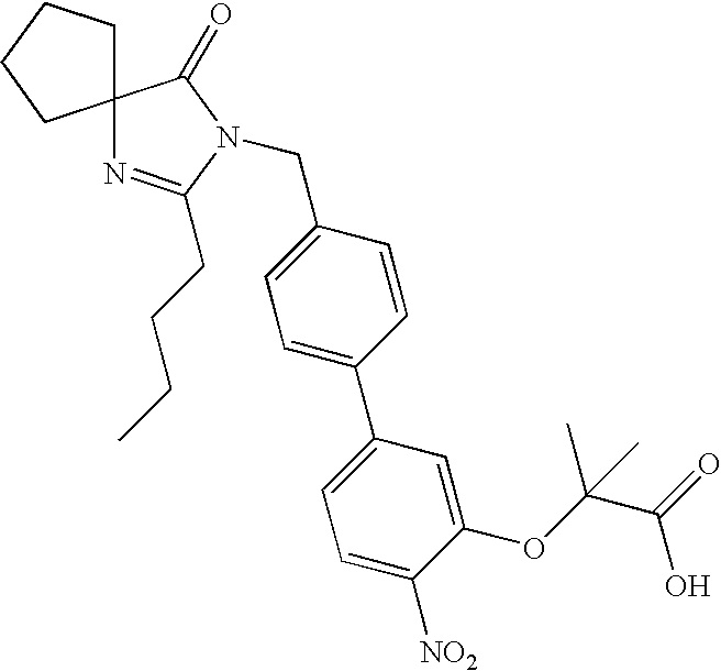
C12(CCCC1)N=C(CCCC)N(CC1=CC=C(C3=CC=C([NO2])C(OC(C(O)=O)(C)C)=C3)C=C1)C2=O
